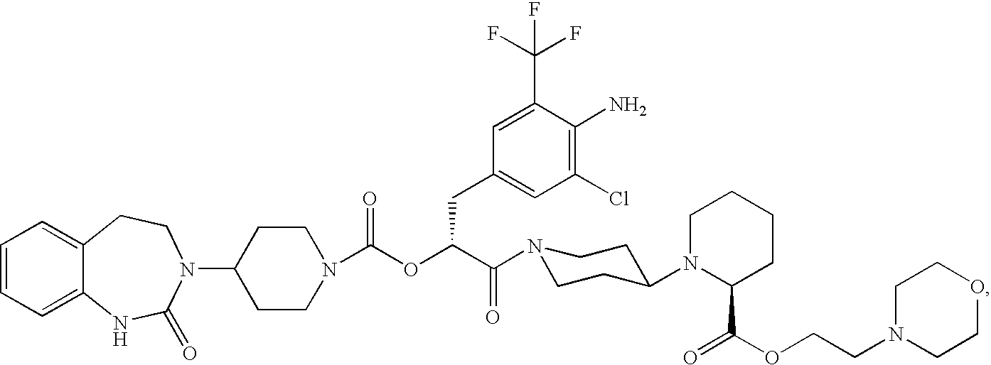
C1=CC=C2C(=C1)CCN(C1CCN(C(OC(C(=O)N3CCC(N4C(C(=O)OCCN5CCOCC5)CCCC4)CC3)CC3=CC(Cl)=C(N)C(C(F)(F)F)=C3)=O)CC1)C(=O)N2
